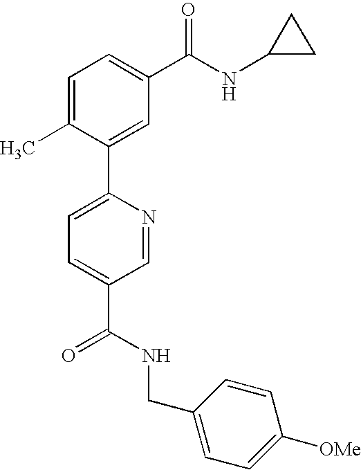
C1=NC(C2=CC(C(NC3CC3)=O)=CC=C2C)=CC=C1C(NCC1=CC=C([OMe])C=C1)=O
